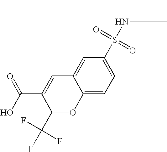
C1(C(O)=O)=CC2=CC(S(NC(C)(C)C)(=O)=O)=CC=C2OC1C(F)(F)F
